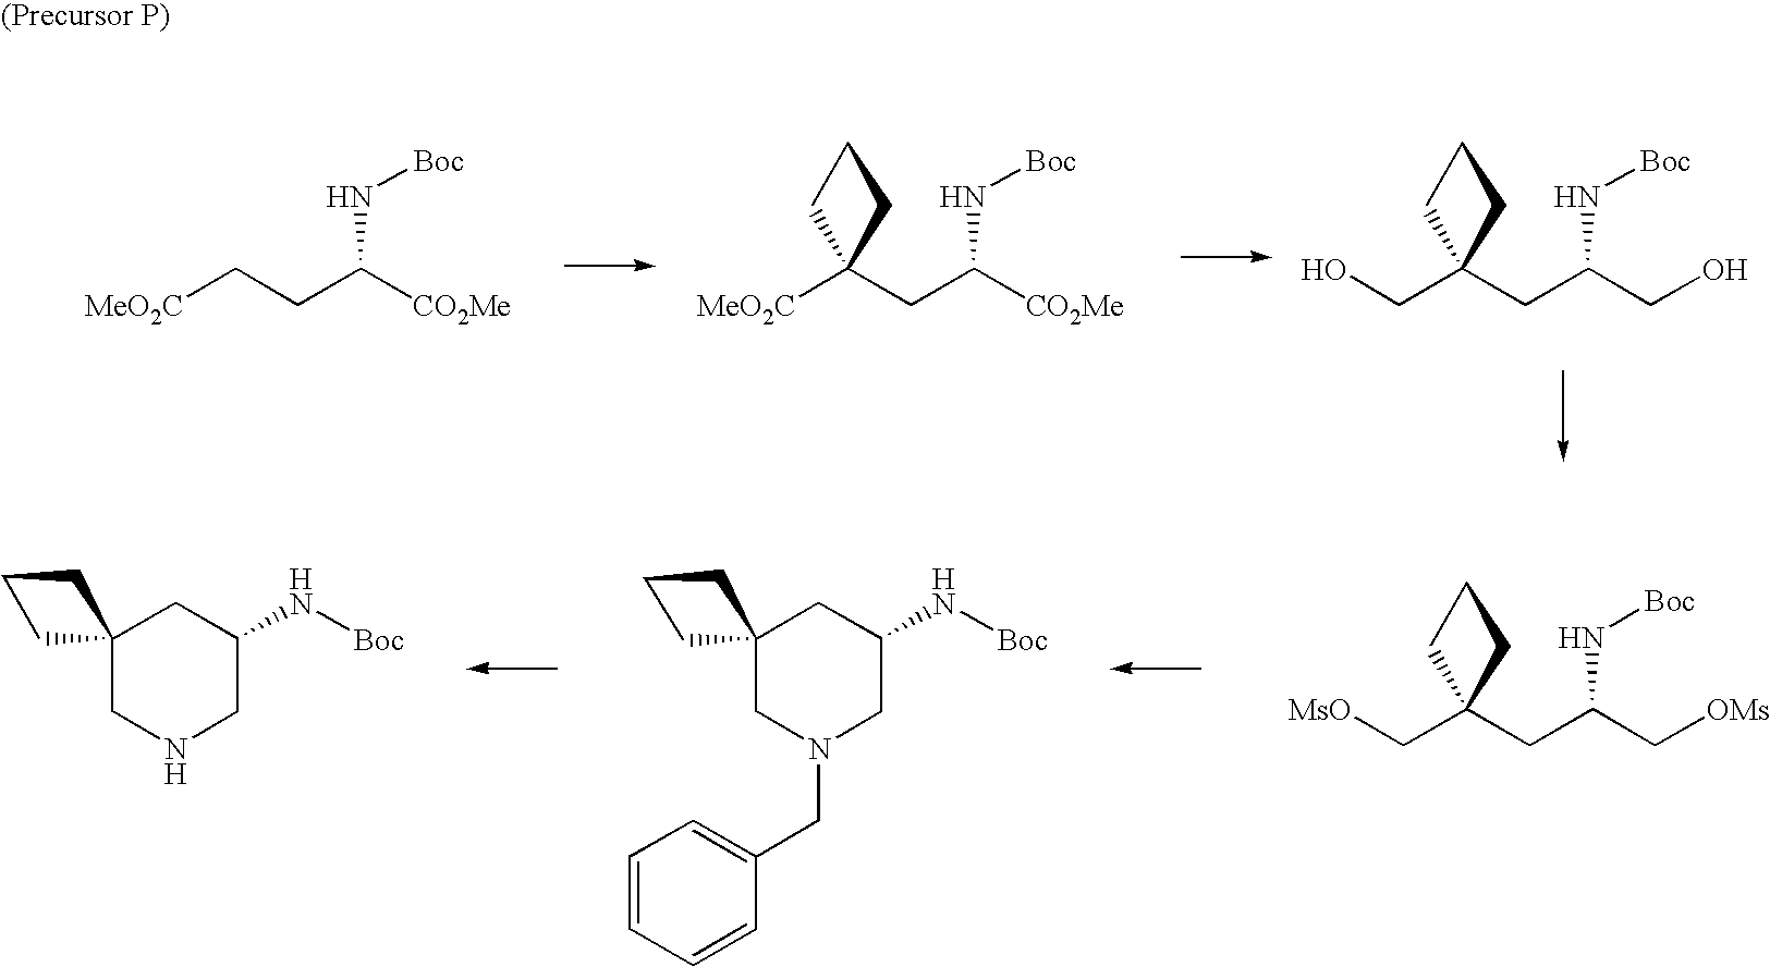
C(C1(CC(CO)N[Boc])CCC1)O.[MeO2C]C1(CC([CO2Me])N[Boc])CCC1.[MeO2C]CCC([CO2Me])N[Boc].C12(CN(CC3=CC=CC=C3)CC(N[Boc])C1)CCC2.C(C1(CC(C[OMs])N[Boc])CCC1)[MsO].C12(CNCC(N[Boc])C1)CCC2
